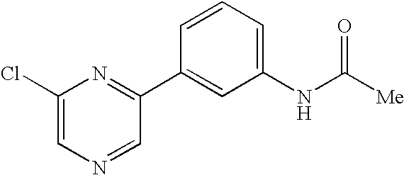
C1(Cl)=CN=CC(C2=CC(NC([Me])=O)=CC=C2)=N1
